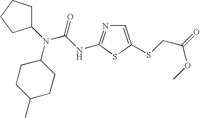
N(C1CCC(C)CC1)(C(=O)NC1=NC=C(SCC(OC)=O)S1)C1CCCC1
